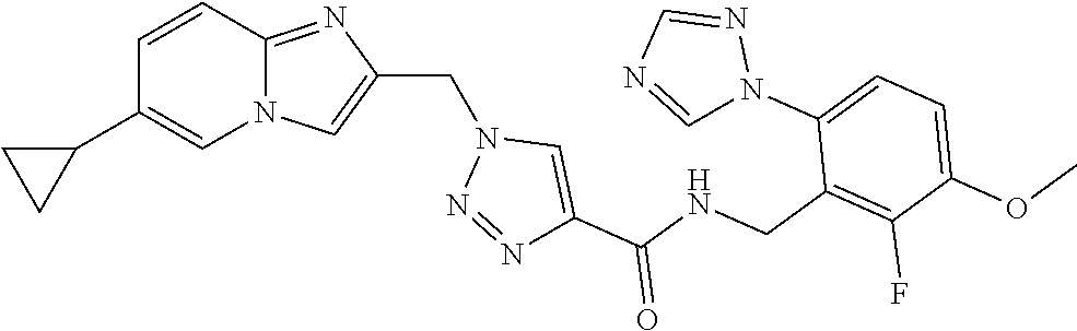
N12C(=NC(CN3N=NC(C(NCC4=C(F)C(OC)=CC=C4N4N=CN=C4)=O)=C3)=C1)C=CC(C1CC1)=C2
